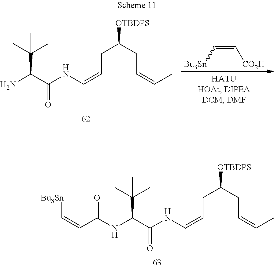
C(C=CNC(C(NC(C=C[Bu3Sn])=O)C(C)(C)C)=O)C(CC=CC)[OTBDPS].C(C=CNC(C(N)C(C)(C)C)=O)C(CC=CC)[OTBDPS].C(=C[CO2H])[Bu3Sn]
